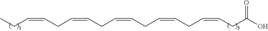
C(CC=CCC=CCC=CCC=CCC(O)=O)=CCC
